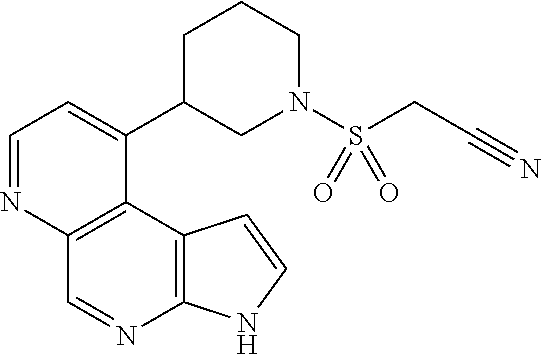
C1=NC2=C(C(C3CN(S(CC#N)(=O)=O)CCC3)=C1)C1=C(N=C2)NC=C1
